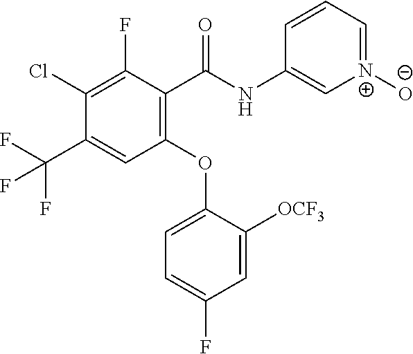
C1(C(NC2=C[N+]([O-])=CC=C2)=O)=C(OC2=CC=C(F)C=C2[OCF3])C=C(C(F)(F)F)C(Cl)=C1F
